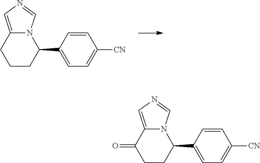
C12=CN=CN1C(C1=CC=C([CN])C=C1)CCC2.C12=CN=CN1C(C1=CC=C([CN])C=C1)CCC2=O
